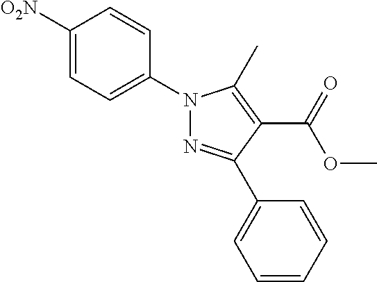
C1([O2N])=CC=C(N2N=C(C3=CC=CC=C3)C(C(=O)OC)=C2C)C=C1
